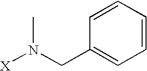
[X]N(CC1=CC=CC=C1)C
